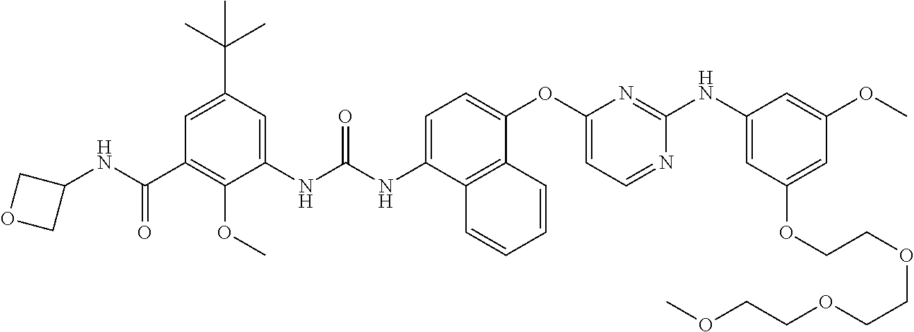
C1(C(C)(C)C)=CC(C(NC2COC2)=O)=C(OC)C(NC(NC2=CC=C(OC3=CC=NC(NC4=CC(OCCOCCOCCOC)=CC(OC)=C4)=N3)C3=C2C=CC=C3)=O)=C1
